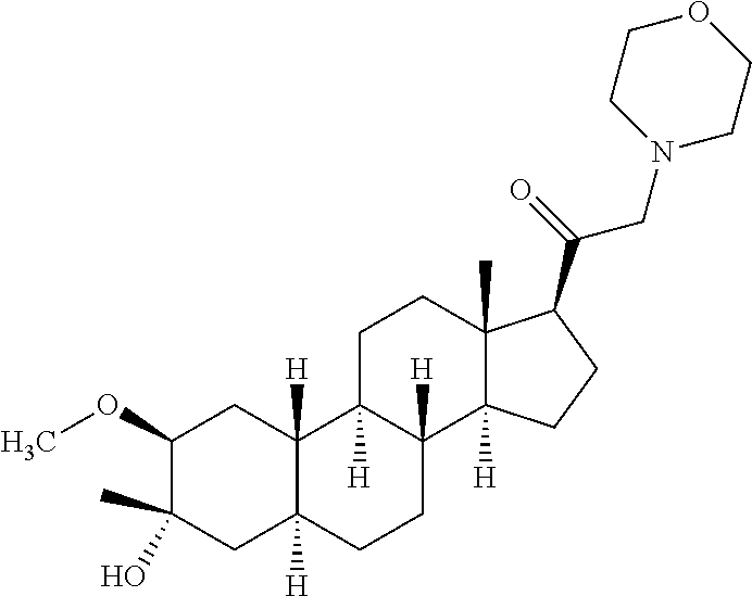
C1(OC)C(O)(C)CC2([H])C([H])(C1)C1([H])C([H])(CC2)C2([H])C(C)(CC1)C(C(=O)CN1CCOCC1)CC2
